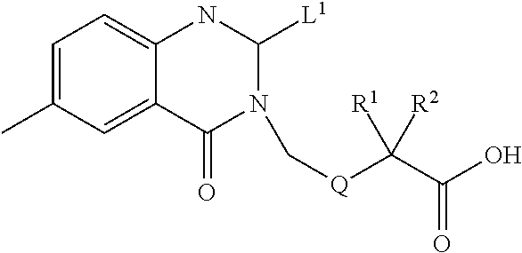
C1=C(C)C=C2C(=C1)NC([L1])N(C[Q]C(C(O)=O)([R1])[R2])C2=O
